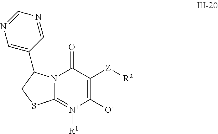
C12=[N+]([R1])C([O-])=C([Z][R2])C(=O)N1C(C1=CN=CN=C1)CS2
